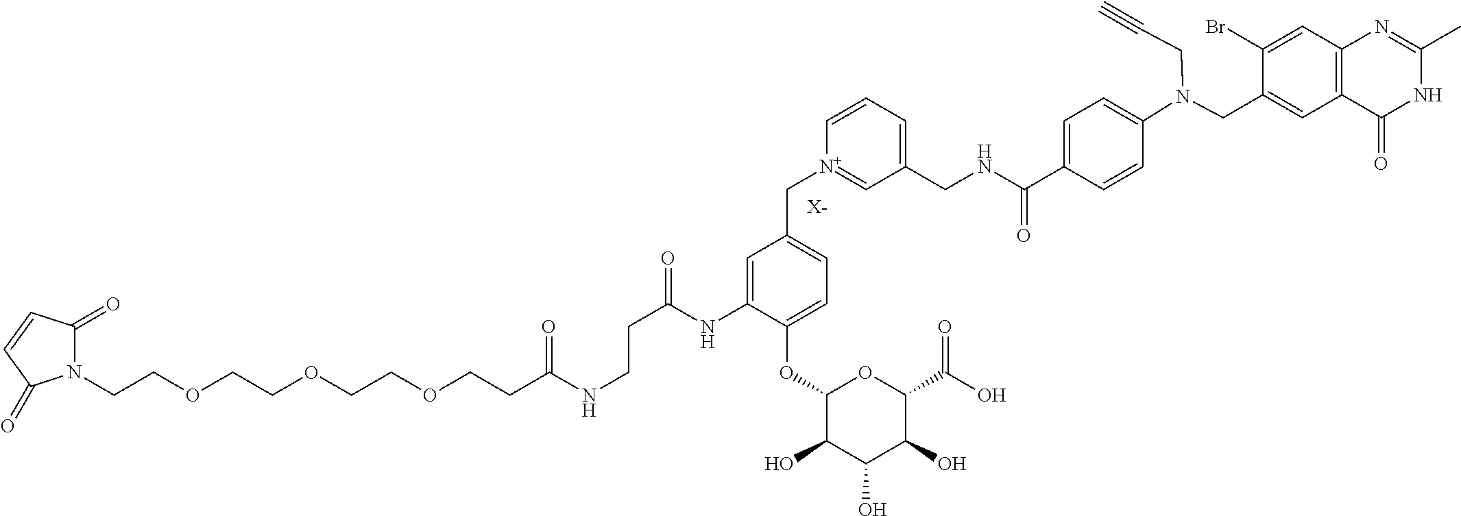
[X-].N1(CCOCCOCCOCCC(NCCC(=O)NC2=CC(C[N+]3=CC(CNC(C4=CC=C(N(CC5=CC6=C(C=C5Br)N=C(C)NC6=O)CC#C)C=C4)=O)=CC=C3)=CC=C2OC2C(O)C(O)C(O)C(C(O)=O)O2)=O)C(=O)C=CC1=O
